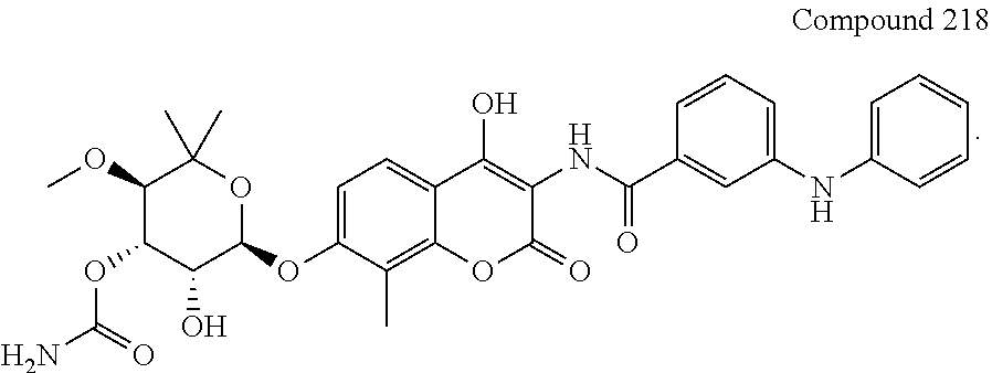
C1=CC=CC(NC2=CC=CC(C(=O)NC3=C(O)C4=CC=C(OC5OC(C)(C)C(OC)C(OC(N)=O)C5O)C(C)=C4OC3=O)=C2)=C1
